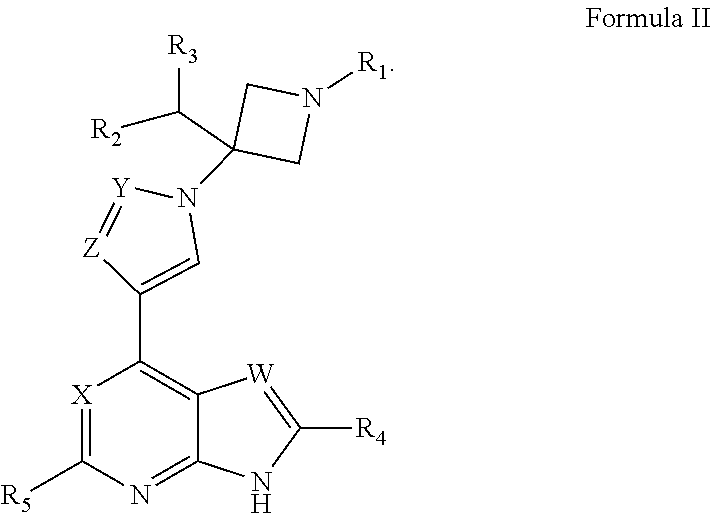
[X]1=C([R5])N=C2C(=C1C1=CN(C3(C([R3])[R2])CN([R1])C3)[Y]=[Z]1)[W]=C([R4])N2
